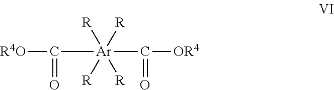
[R4O]C(=O)[Ar]([R])([R])([R])([R])C(=O)[OR4]
